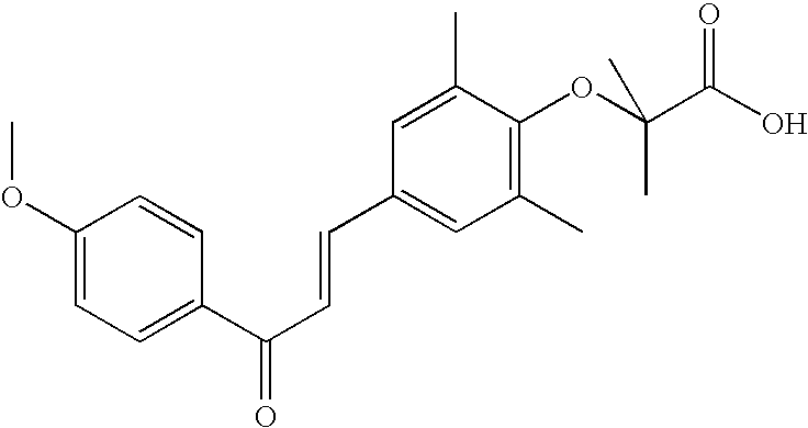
C1(OC)=CC=C(C(C=CC2=CC(C)=C(OC(C(O)=O)(C)C)C(C)=C2)=O)C=C1
